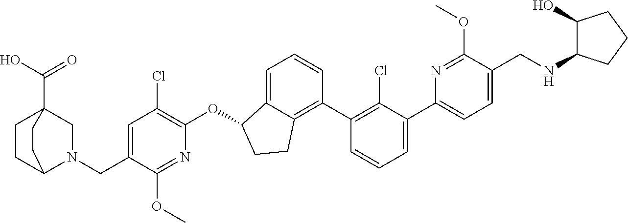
O(C1C2=CC=CC(C3=C(Cl)C(C4=CC=C(CNC5C(O)CCC5)C(OC)=N4)=CC=C3)=C2CC1)C1=C(Cl)C=C(CN2CC3(C(=O)O)CCC2CC3)C(OC)=N1
